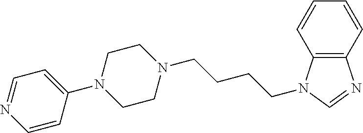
N1(C2=CC=NC=C2)CCN(CCCCN2C3=C(N=C2)C=CC=C3)CC1
